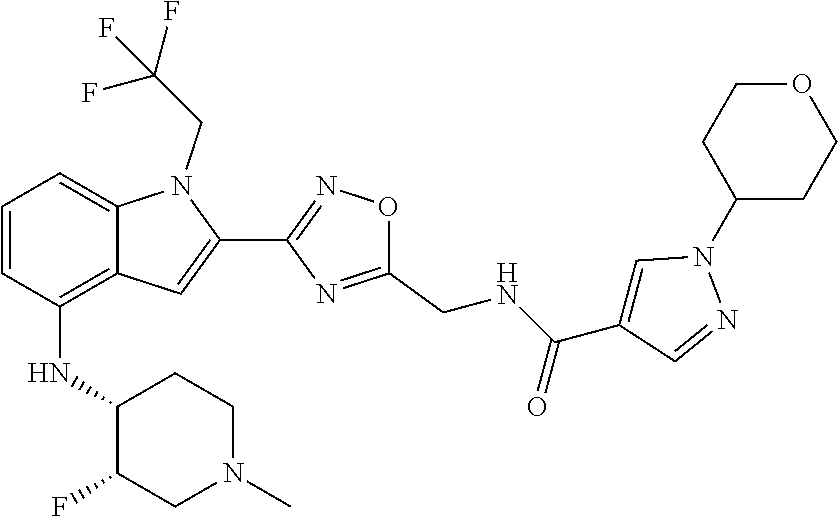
C1=CC(NC2C(F)CN(C)CC2)=C2C(=C1)N(CC(F)(F)F)C(C1=NOC(CNC(C3=CN(C4CCOCC4)N=C3)=O)=N1)=C2
